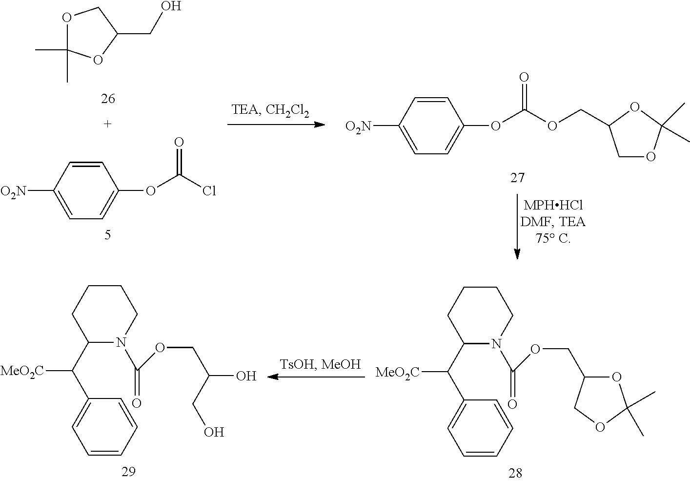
O1C(C)(C)OC(CO)C1.C1=CC([O2N])=CC=C1OC(Cl)=O.C1=CC([O2N])=CC=C1OC(OCC1COC(C)(C)O1)=O.C1=CC=CC(C(C2N(C(OCC(O)CO)=O)CCCC2)[MeO2C])=C1.C1=CC=CC(C(C2N(C(OCC3OC(C)(C)OC3)=O)CCCC2)[MeO2C])=C1
